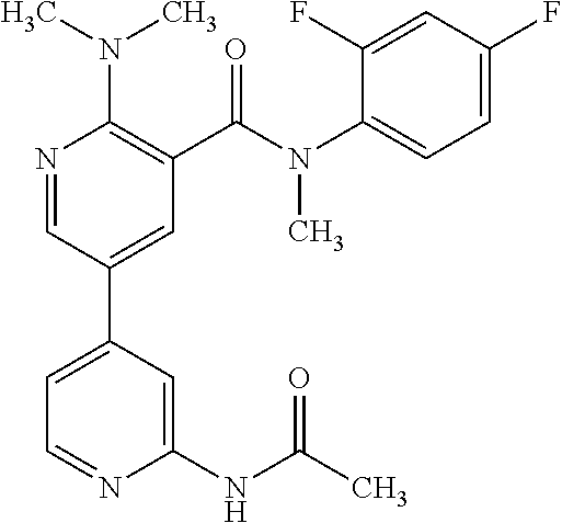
C1=C(C2=CC(C(N(C3=CC=C(F)C=C3F)C)=O)=C(N(C)C)N=C2)C=C(NC(C)=O)N=C1
